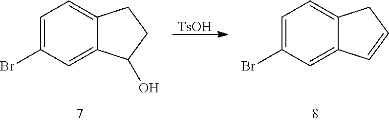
C1=C(Br)C=C2C(=C1)CCC2O.[TsOH].C1=C(Br)C=C2C(=C1)CC=C2
